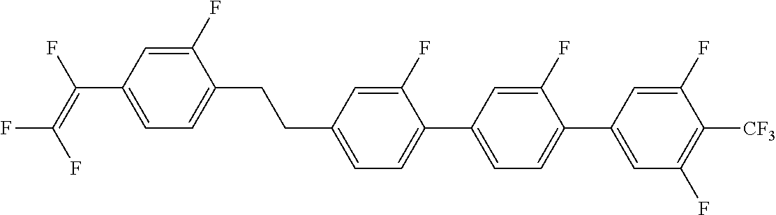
C(C1=CC=C(C2=CC=C(C3=CC(F)=C([CF3])C(F)=C3)C(F)=C2)C(F)=C1)CC1=CC=C(C(=C(F)F)F)C=C1F
